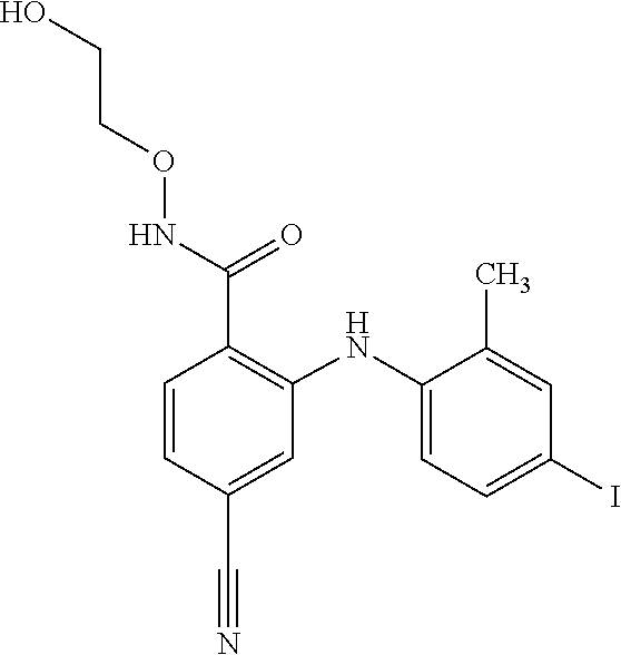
C1(C)=CC(I)=CC=C1NC1=C(C(=O)NOCCO)C=CC(C#N)=C1
